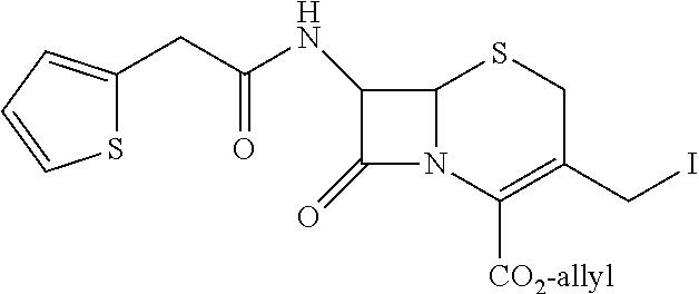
C1(CC(NC2C(=O)N3C2SCC(CI)=C3[CO2-allyl])=O)=CC=CS1
